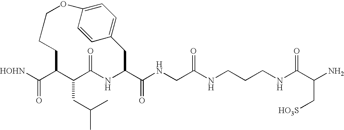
N(CC(NCCCNC(C(C[HO3S])N)=O)=O)C(C1NC(=O)C(CC(C)C)C(C([HOHN])=O)CCCOC2=CC=C(C1)C=C2)=O
